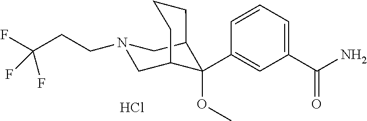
C1(C(N)=O)=CC=CC(C2(OC)C3CN(CCC(F)(F)F)CC2CCC3)=C1.Cl
